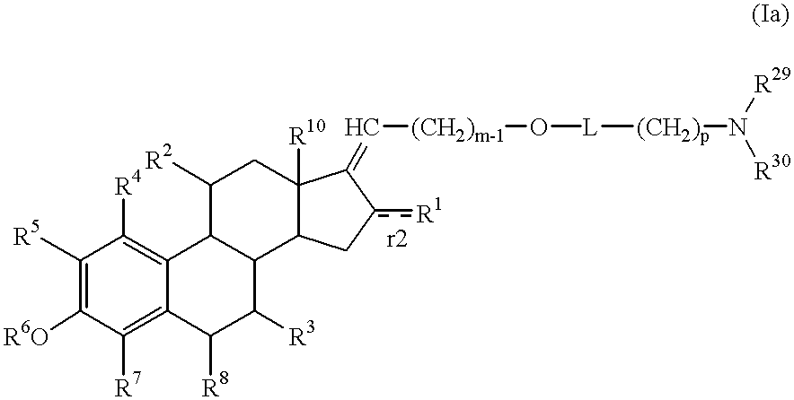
C1([R5])=C([R6O])C([R7])=C2C(=C1[R4])C1C(C([R3])C2[R8])C2C([R10])(CC1[R2])C(=C[(CH2)m-1]O[L][(CH2)p]N([R29])[R30])c([R1])C2
